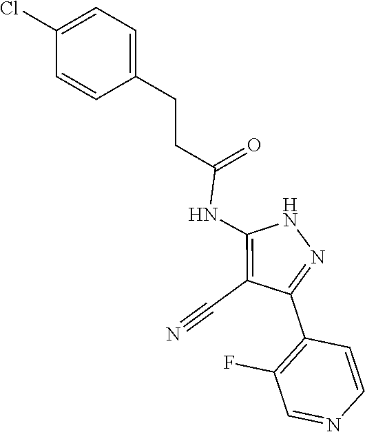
N1C(NC(CCC2=CC=C(Cl)C=C2)=O)=C(C#N)C(C2=C(F)C=NC=C2)=N1
